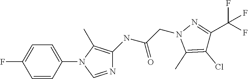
C1=CC(N2C=NC(NC(CN3C(C)=C(Cl)C(C(F)(F)F)=N3)=O)=C2C)=CC=C1F
